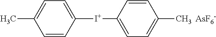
C1=CC([I+]C2=CC=C(C)C=C2)=CC=C1C.[AsF6-]
